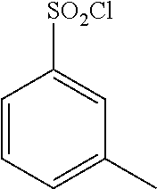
C1=CC=C(C)C=C1[SO2Cl]
